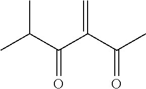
C(C(C(C(C)=O)=C)=O)(C)C
